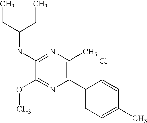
C1(NC(CC)CC)=NC(C)=C(C2=CC=C(C)C=C2Cl)N=C1OC
